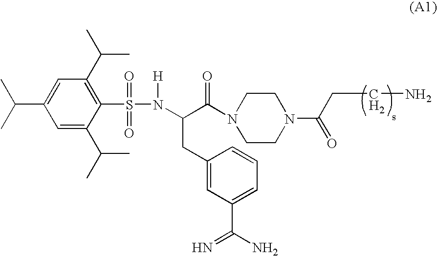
C1(C(C)C)=CC(C(C)C)=C(S(=O)(N([H])C(C(N2CCN(C(CCN)=O)CC2)=O)CC2=CC(C(=N)N)=CC=C2)=O)C(C(C)C)=C1
